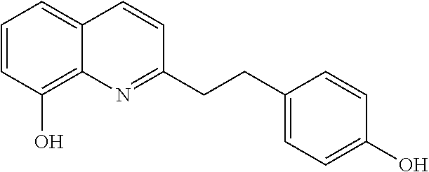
C1=CC(O)=C2C(=C1)C=CC(CCC1=CC=C(O)C=C1)=N2
